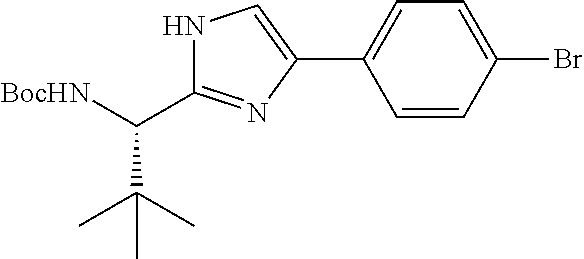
C1=CC(Br)=CC=C1C1=CNC(C(C(C)(C)C)[BocHN])=N1
